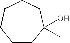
C1CC(O)(C)CCCC1
